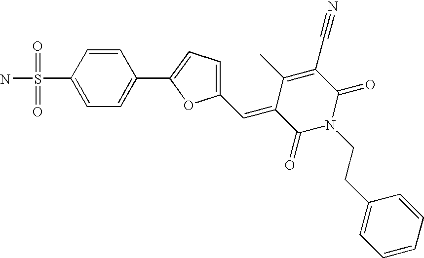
C1=CC(S(N)(=O)=O)=CC=C1C1=CC=C(C=C2C(C)=C(C#N)C(=O)N(CCC3=CC=CC=C3)C2=O)O1
